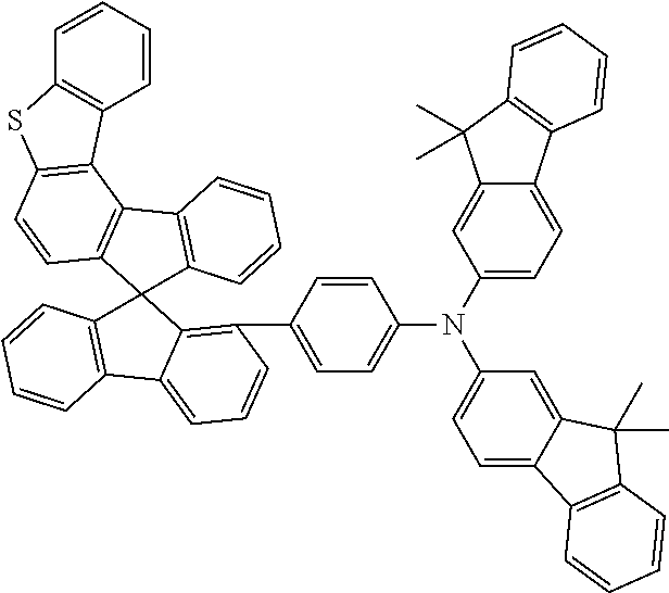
C1=CC(N(C2=CC=C3C(=C2)C(C)(C)C2=C3C=CC=C2)C2=CC=C3C(=C2)C(C)(C)C2=C3C=CC=C2)=CC=C1C1=C2C(=CC=C1)C1=C(C23C2=C(C4=C(SC5=C4C=CC=C5)C=C2)C2=C3C=CC=C2)C=CC=C1
